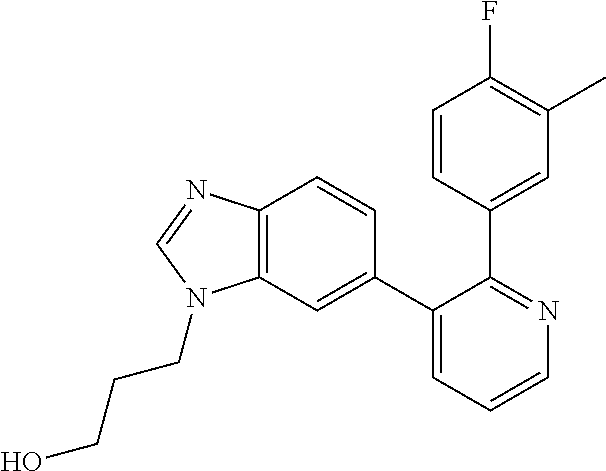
C12=C(C=C(C3=CC=CN=C3C3=CC(C)=C(F)C=C3)C=C1)N(CCCO)C=N2
